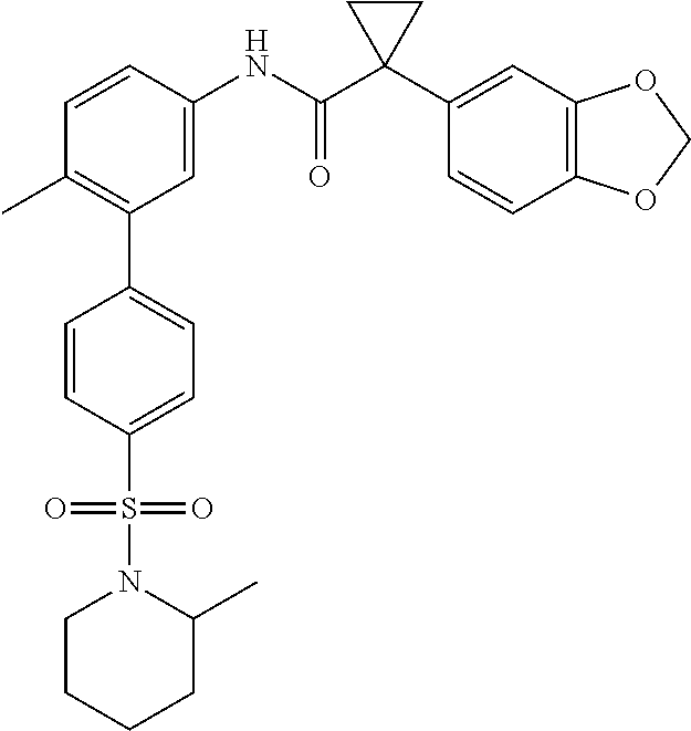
C1=C(NC(C2(C3=CC4=C(C=C3)OCO4)CC2)=O)C=CC(C)=C1C1=CC=C(S(=O)(=O)N2CCCCC2C)C=C1
